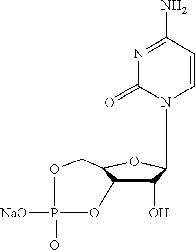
N1(C2C(O)C3C(O2)COP([NaO])(=O)O3)C(=O)N=C(N)C=C1
